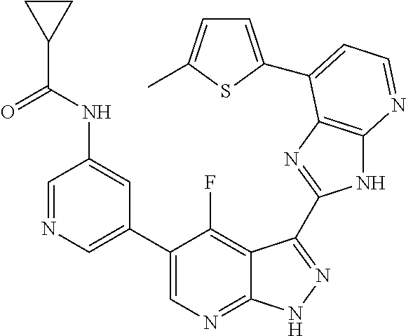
C1=NC=C(C2=CN=C3C(=C2F)C(C2=NC4=C(N2)N=CC=C4C2=CC=C(C)S2)=NN3)C=C1NC(C1CC1)=O
